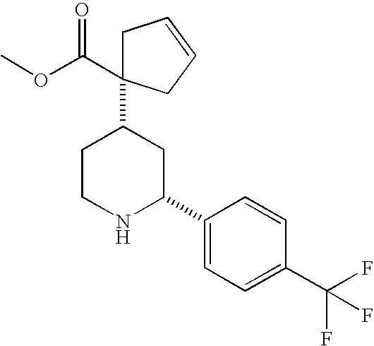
C1CNC(C2=CC=C(C(F)(F)F)C=C2)CC1C1(C(=O)OC)CC=CC1
